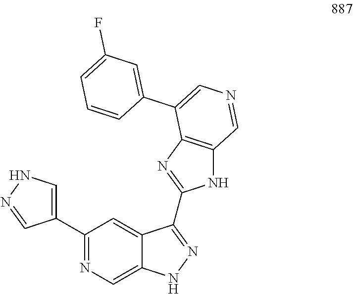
C1(C2=NC=C3C(=C2)C(C2=NC4=C(N2)C=NC=C4C2=CC(F)=CC=C2)=NN3)=CNN=C1
